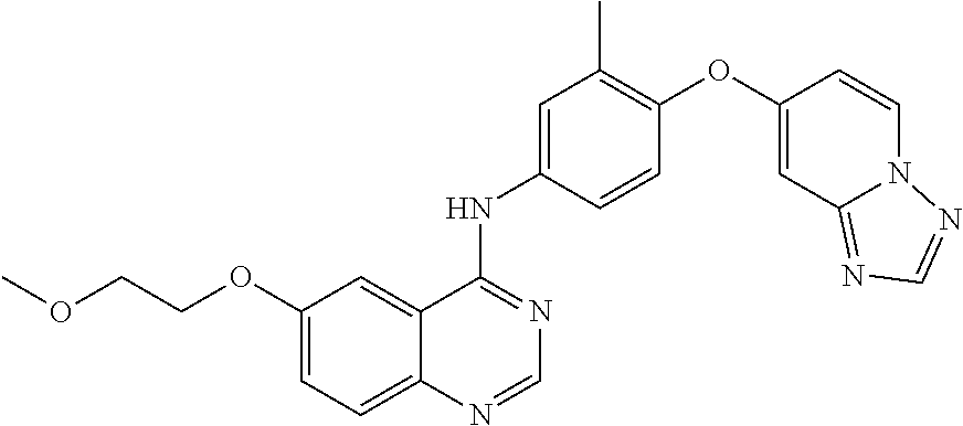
C1=C(OCCOC)C=C2C(=C1)N=CN=C2NC1=CC(C)=C(OC2=CC3=NC=NN3C=C2)C=C1
